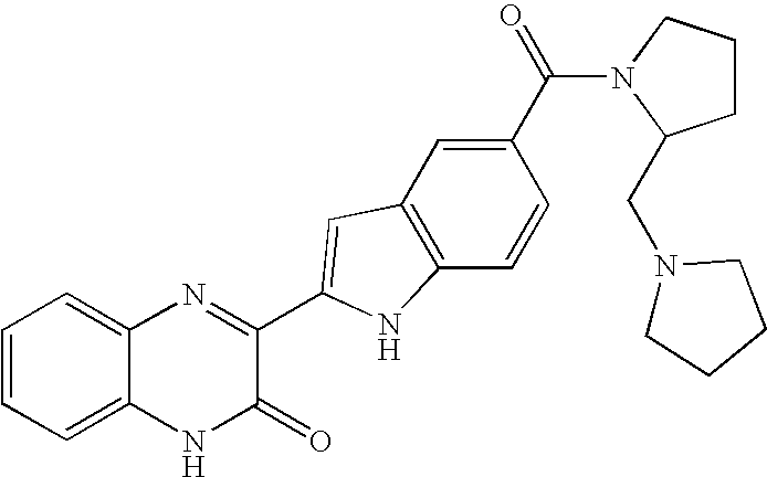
C1=C2C(=CC=C1)N=C(C1=CC3=C(C=CC(C(=O)N4C(CN5CCCC5)CCC4)=C3)N1)C(=O)N2
